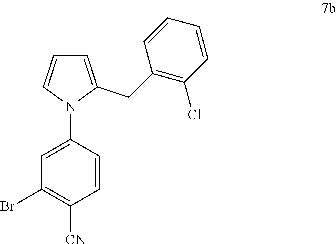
C1=C(N2C=CC=C2CC2=C(Cl)C=CC=C2)C=CC([CN])=C1Br
